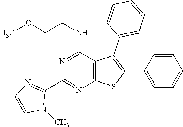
C1(C2=NC3=C(C(NCCOC)=N2)C(C2=CC=CC=C2)=C(C2=CC=CC=C2)S3)=NC=CN1C
